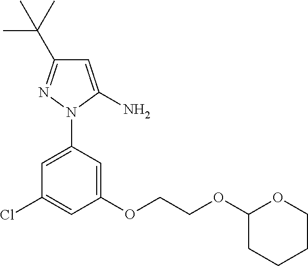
C1=C(N2N=C(C(C)(C)C)C=C2N)C=C(OCCOC2CCCCO2)C=C1Cl
